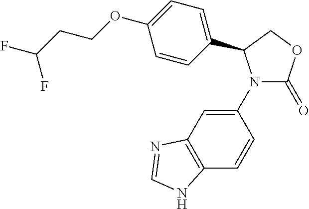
C1(N2C(=O)OCC2C2=CC=C(OCCC(F)F)C=C2)=CC2=C(C=C1)NC=N2
